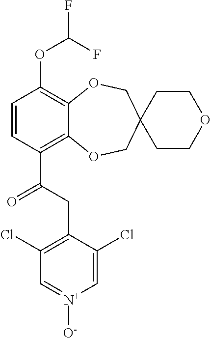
C1=CC(C(CC2=C(Cl)C=[N+]([O-])C=C2Cl)=O)=C2C(=C1OC(F)F)OCC1(CO2)CCOCC1
